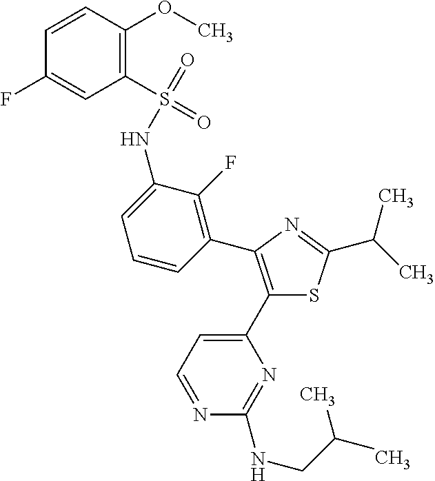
C1=CC(OC)=C(S(=O)(=O)NC2=CC=CC(C3=C(C4=CC=NC(NCC(C)C)=N4)SC(C(C)C)=N3)=C2F)C=C1F
